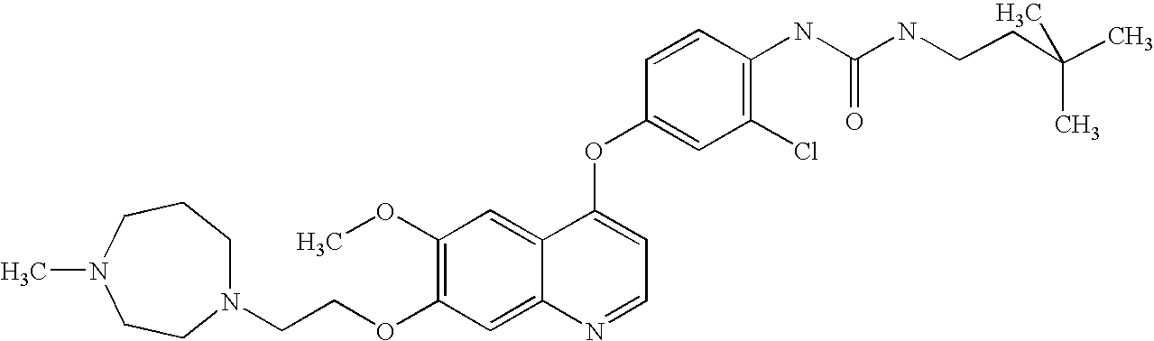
C1=CC(OC2=CC=NC3=CC(OCCN4CCCN(C)CC4)=C(OC)C=C23)=CC(Cl)=C1NC(=O)NCCC(C)(C)C
